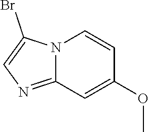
N12C(=NC=C1Br)C=C(OC)C=C2
